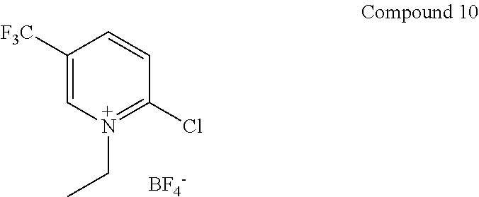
C1([F3C])=CN(CC)=C(Cl)C=C1.[BF4-]
